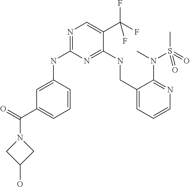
C1=CC(NC2=NC=C(C(F)(F)F)C(NCC3=CC=CN=C3N(S(C)(=O)=O)C)=N2)=CC(C(=O)N2CC(O)C2)=C1
